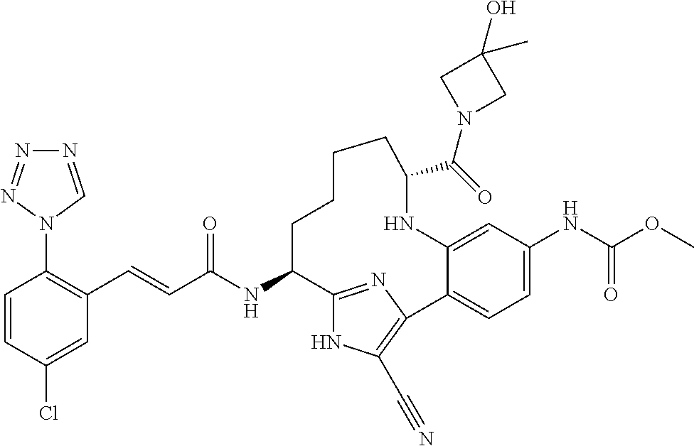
C(C(NC1C2=NC(=C(C#N)N2)C2=CC=C(NC(OC)=O)C=C2NC(C(=O)N2CC(O)(C)C2)CCCC1)=O)=CC1=C(N2C=NN=N2)C=CC(Cl)=C1
